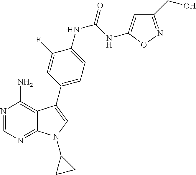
N1=CN=C2C(=C1N)C(C1=CC=C(NC(NC3=CC(CO)=NO3)=O)C(F)=C1)=CN2C1CC1
